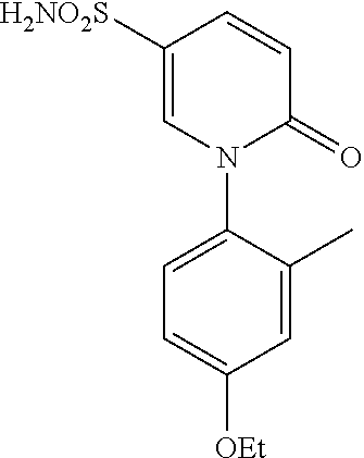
C1([H2NO2S])=CN(C2=CC=C([OEt])C=C2C)C(=O)C=C1
